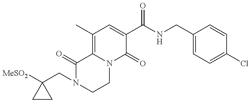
N1(CC2([MeSO2])CC2)CCN2C(=C(C)C=C(C(NCC3=CC=C(Cl)C=C3)=O)C2=O)C1=O
